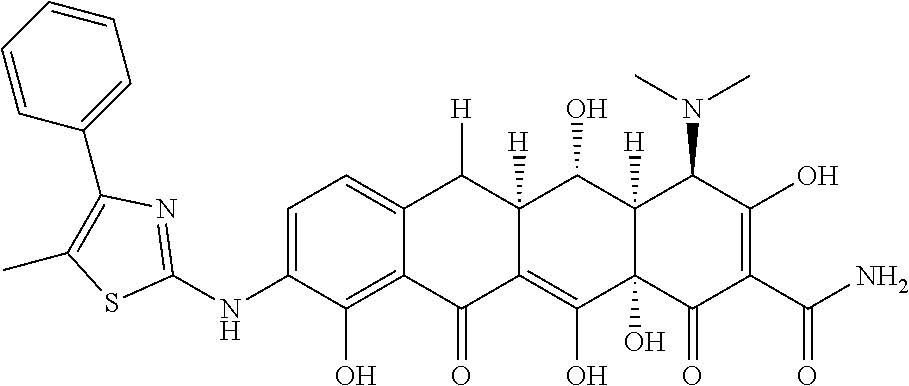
C1=C(NC2=NC(C3=CC=CC=C3)=C(C)S2)C(O)=C2C(=C1)C([H])C1([H])C(=C(O)C3(O)C([H])(C1O)C(N(C)C)C(O)=C(C(N)=O)C3=O)C2=O
